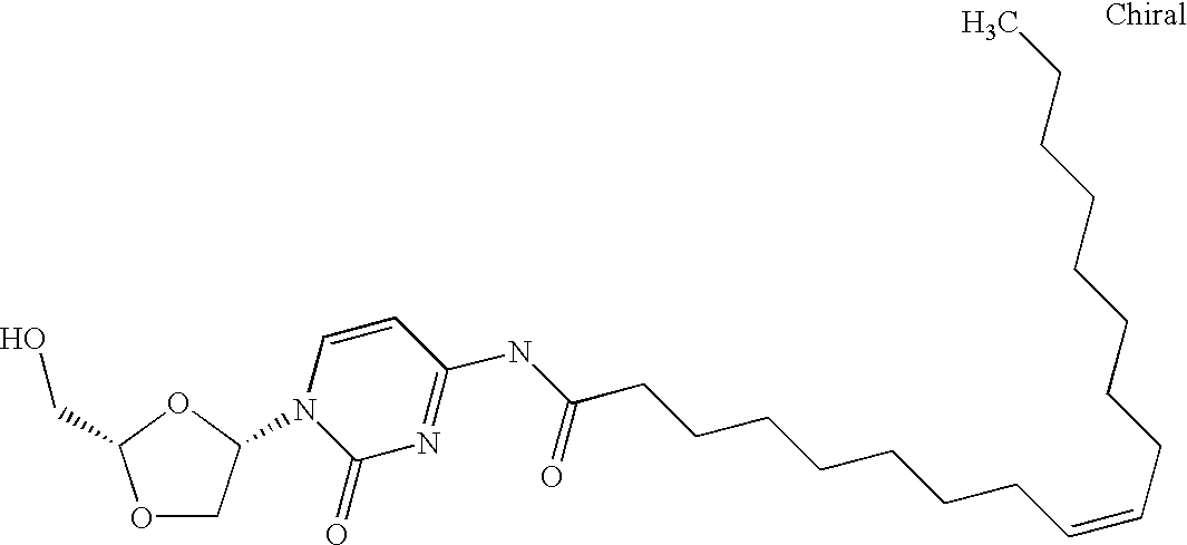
O1CC(N2C(=O)N=C(NC(CCCCCCCC=CCCCCCCCC)=O)C=C2)OC1CO
